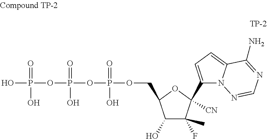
C1(O)C(C)(F)C(C2=CC=C3N2N=CN=C3N)([CN])OC1COP(OP(OP(O)(=O)O)(=O)O)(=O)O
